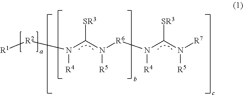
[R1][R2]N([R4])C(N([R6]N(C(N([R7])[R5])[SR3])[R4])[R5])[SR3]
